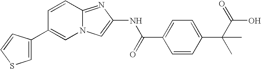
C1=CC2=NC(NC(C3=CC=C(C(C)(C)C(O)=O)C=C3)=O)=CN2C=C1C1=CSC=C1
